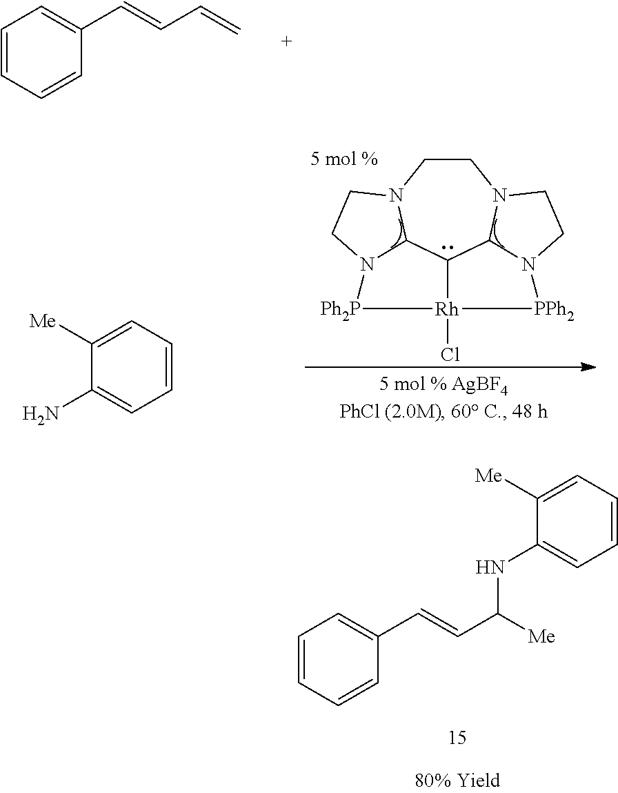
C1=CC=CC(C=CC=C)=C1.C1CN2C3C4C5N1CCN5[PPh2][Rh]4(Cl)[Ph2P]N3CC2.C1=CC=C([Me])C(N)=C1.C1=CC=CC(C=CC([Me])NC2=CC=CC=C2[Me])=C1
